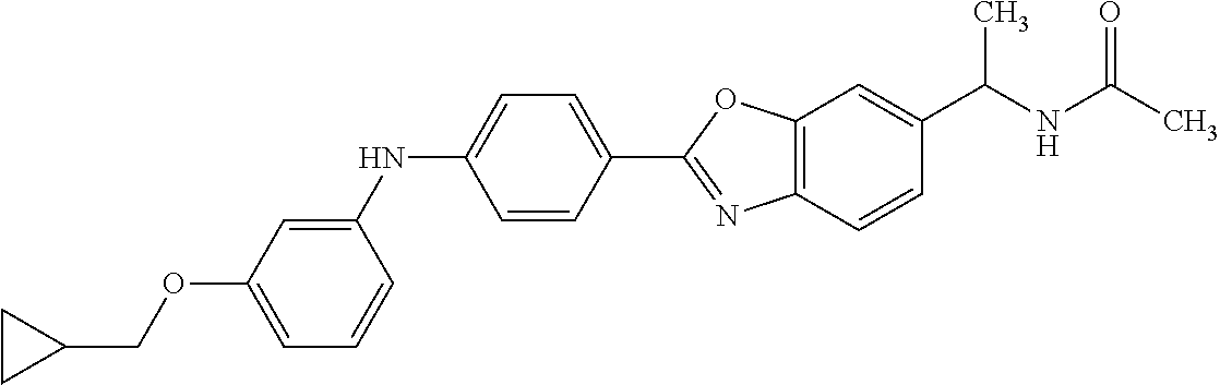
C1=C(OCC2CC2)C=C(NC2=CC=C(C3=NC4=C(O3)C=C(C(NC(C)=O)C)C=C4)C=C2)C=C1
